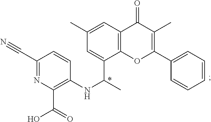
C1(C#N)=NC(C(=O)O)=C(NC(C)C2=CC(C)=CC3=C2OC(C2=CC=CC=C2)=C(C)C3=O)C=C1
